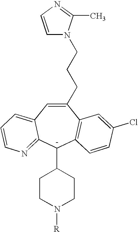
C1(CCCN2C=CN=C2C)=CC2=CC=CN=C2C(C2CCN([R])CC2)C2=C1C=C(Cl)C=C2.[-]
